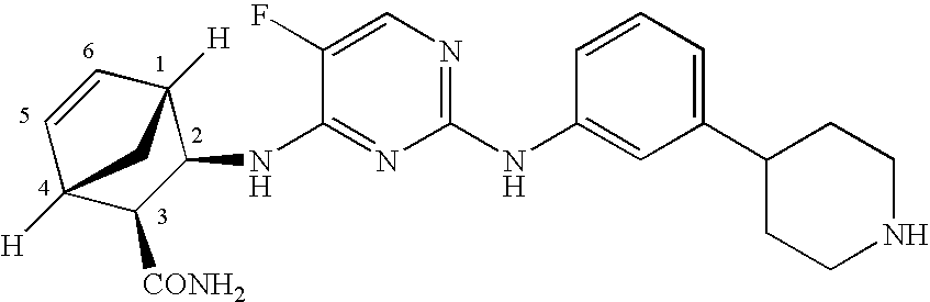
C1(NC2=CC(C3CCNCC3)=CC=C2)=NC=C(F)C(NC2C3([H])C=CC([H])(C2[CONH2])C3)=N1
